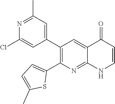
N1=C(C)C=C(C2=C(C3=CC=C(C)S3)N=C3C(=C2)C(=O)C=CN3)C=C1Cl
